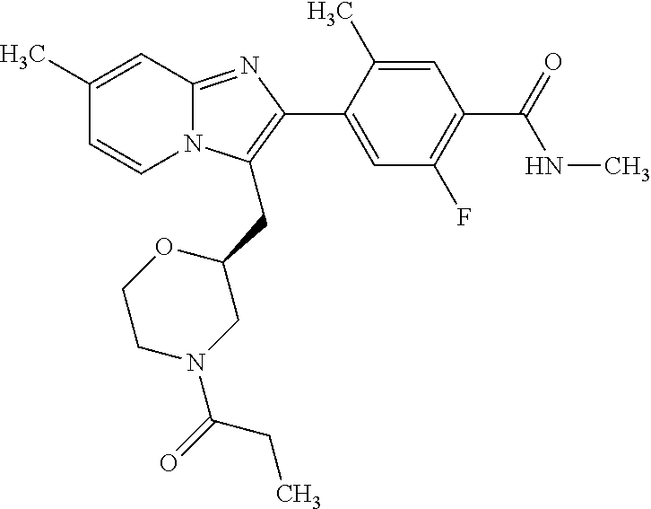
C1(C)=CC2=NC(C3=CC(F)=C(C(=O)NC)C=C3C)=C(CC3CN(C(CC)=O)CCO3)N2C=C1
